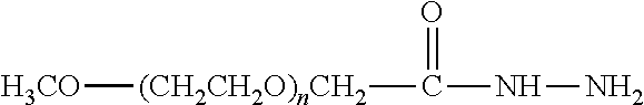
[H3CO][(CH2CH2O)nCH2]C(=O)NN
